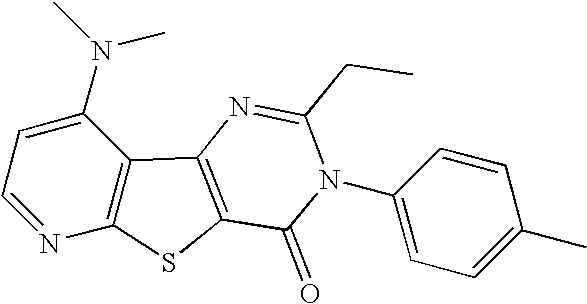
C1=NC2=C(C(N(C)C)=C1)C1=C(S2)C(=O)N(C2=CC=C(C)C=C2)C(CC)=N1
